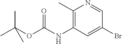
CC(OC(NC1=C(C)N=CC(Br)=C1)=O)(C)C
